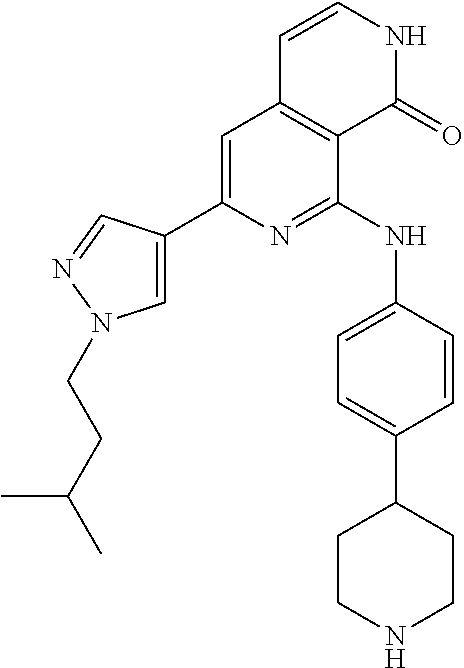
C1=C(C2=CN(CCC(C)C)N=C2)N=C(NC2=CC=C(C3CCNCC3)C=C2)C2=C1C=CNC2=O
